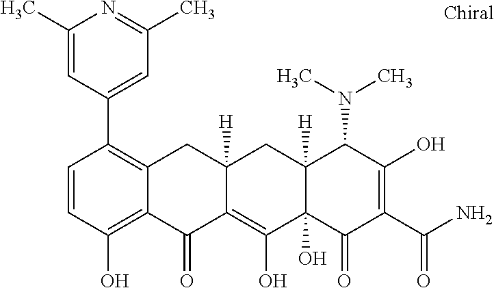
C12([H])C(O)(C(=O)C(C(N)=O)=C(O)C1N(C)C)C(O)=C1C([H])(C2)CC2=C(C3=CC(C)=NC(C)=C3)C=CC(O)=C2C1=O
